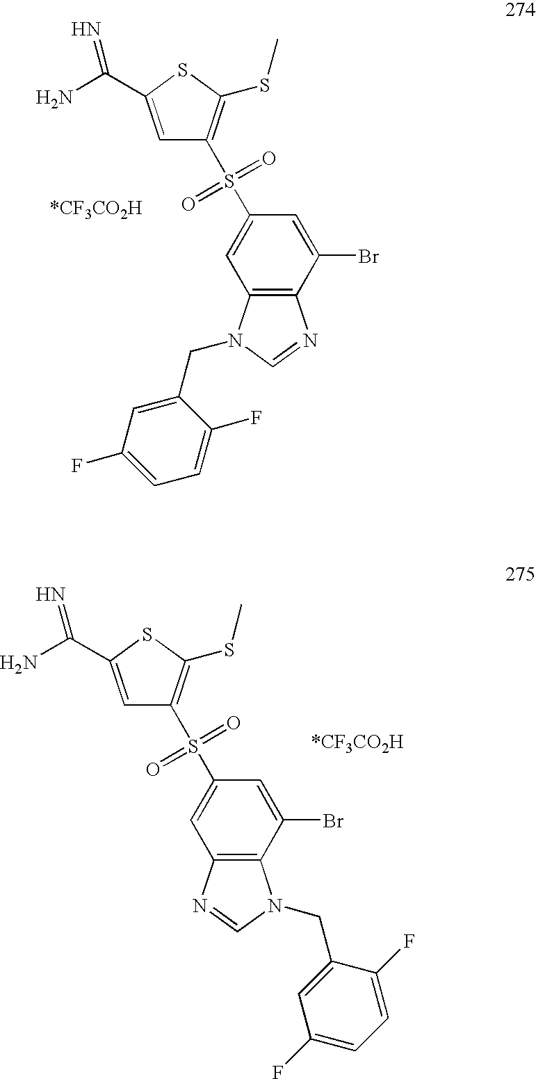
C1=C(C(N)=N)SC(SC)=C1S(C1=CC2=C(C(Br)=C1)N=CN2CC1=CC(F)=CC=C1F)(=O)=O.C1=C(C(N)=N)SC(SC)=C1S(C1=CC2=C(C(Br)=C1)N(CC1=CC(F)=CC=C1F)C=N2)(=O)=O
